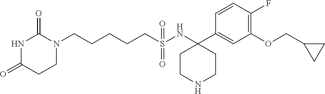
C(CCCS(NC1(C2=CC(OCC3CC3)=C(F)C=C2)CCNCC1)(=O)=O)CN1C(=O)NC(=O)CC1
